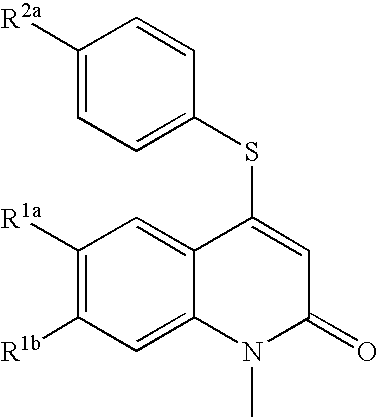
C1(SC2=CC(=O)N(C)C3=CC([R1b])=C([R1a])C=C23)=CC=C([R2a])C=C1
